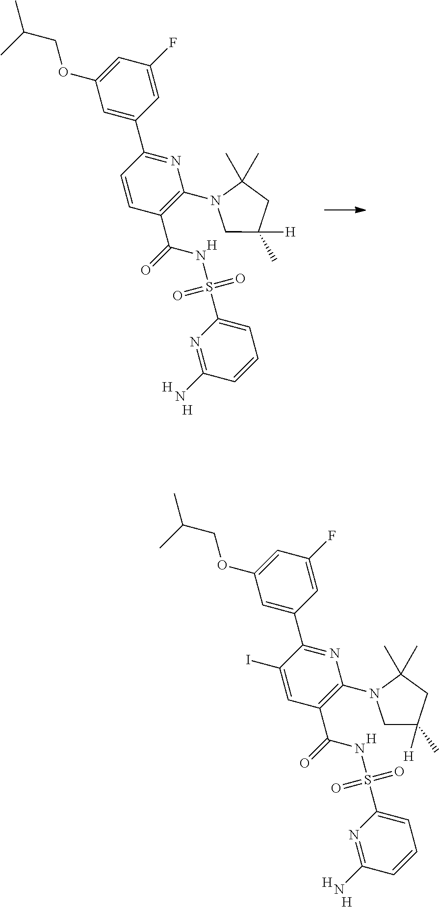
O=S(=O)(C1=CC=CC(N)=N1)NC(C1=C(N2CC([H])(C)CC2(C)C)N=C(C2=CC(OCC(C)C)=CC(F)=C2)C=C1)=O.[H].[H].[H].O=S(=O)(C1=CC=CC(N)=N1)NC(C1=C(N2CC(C)([H])CC2(C)C)N=C(C2=CC(OCC(C)C)=CC(F)=C2)C(I)=C1)=O.[H].[H].[H]
